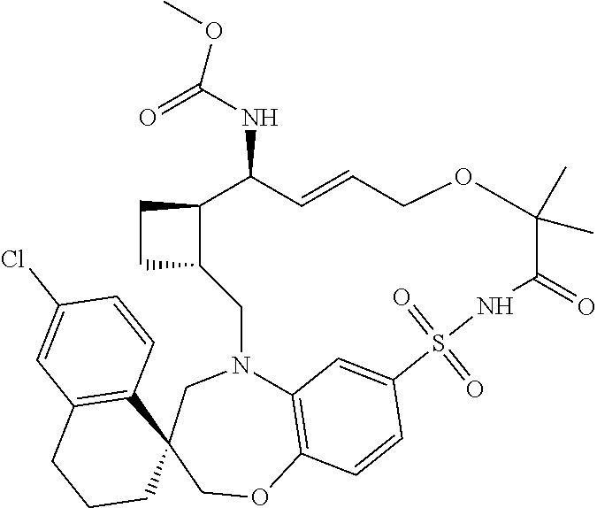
C12=C3OCC4(CN1CC1C(CC1)C(NC(OC)=O)C=CCOC(C)(C)C(=O)NS(=O)(=O)C(=C2)C=C3)C1=C(CCC4)C=C(Cl)C=C1
